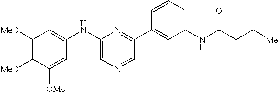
C1([MeO])=C([MeO])C([OMe])=CC(NC2=CN=CC(C3=CC(NC(CC[Me])=O)=CC=C3)=N2)=C1
